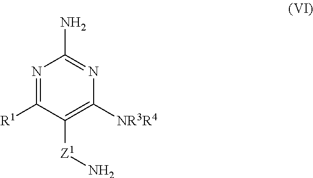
[Z1](C1=C([NR3R4])N=C(N)N=C1[R1])N
